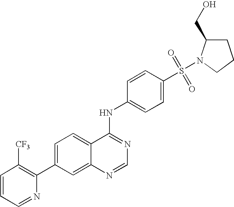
C1=CC=NC(C2=CC=C3C(=C2)N=CN=C3NC2=CC=C(S(=O)(=O)N3C(CO)CCC3)C=C2)=C1[CF3]
